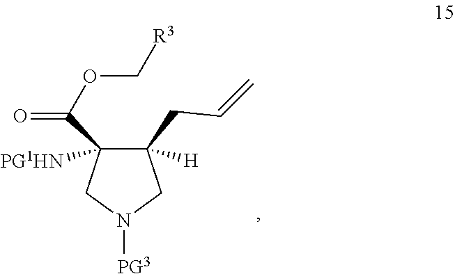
C1(CC=C)([H])C(C(OC[R3])=O)([PG1HN])CN([PG3])C1
